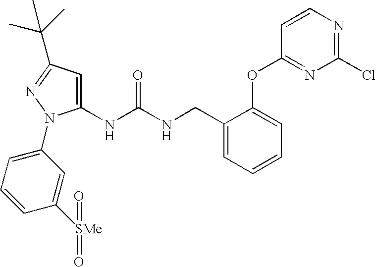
C1(NC(NCC2=CC=CC=C2OC2=NC(Cl)=NC=C2)=O)=CC(C(C)(C)C)=NN1C1=CC=CC([SMe](=O)=O)=C1
